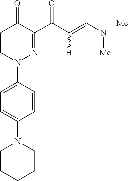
C1=C(N2N=C(C(C(=CN[Me])[H])=O)C(=O)C=C2)C=CC(N2CCCCC2)=C1.[Me]
